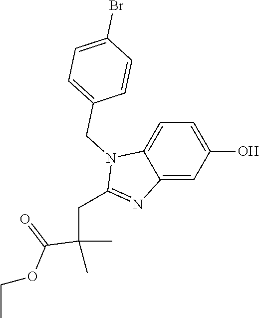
C12=CC(O)=CC=C1N(CC1=CC=C(Br)C=C1)C(CC(C)(C)C(OCC)=O)=N2
